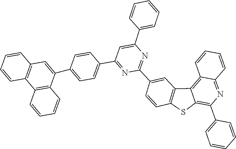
C1=CC2=C3C4=C(C=CC(C5=NC(C6=CC=CC=C6)=CC(C6=CC=C(C7=CC8=C(C=CC=C8)C8=C7C=CC=C8)C=C6)=N5)=C4)SC3=C(C3=CC=CC=C3)N=C2C=C1
